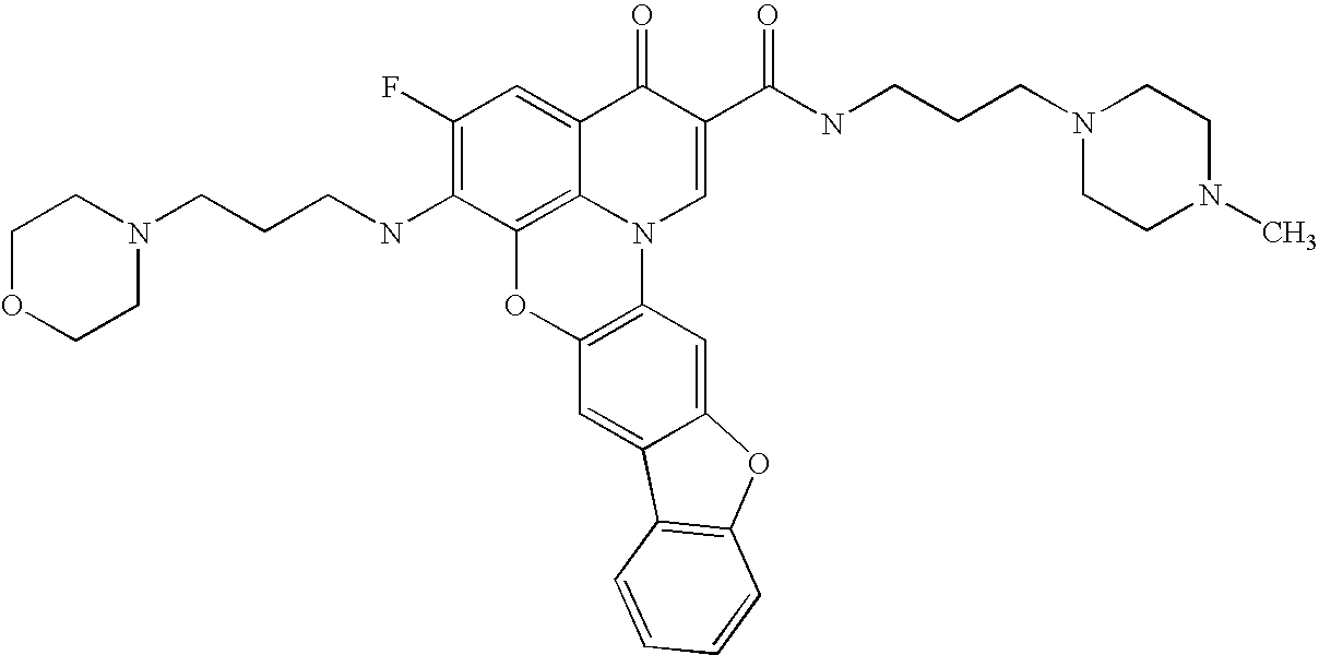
C1(F)=C(NCCCN2CCOCC2)C2=C3C(=C1)C(=O)C(C(NCCCN1CCN(C)CC1)=O)=CN3C1=C(O2)C=C2C(=C1)OC1=C2C=CC=C1
